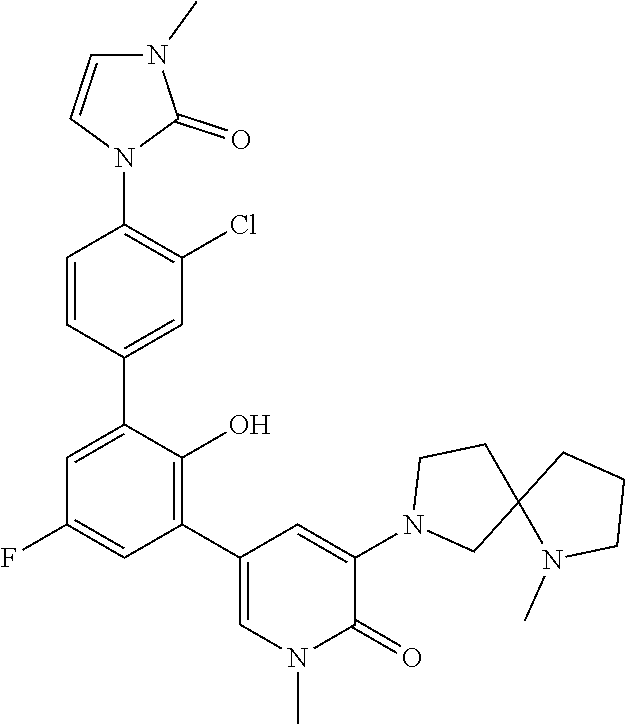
C1=CN(C2=C(Cl)C=C(C3=CC(F)=CC(C4=CN(C)C(=O)C(N5CC6(CC5)N(C)CCC6)=C4)=C3O)C=C2)C(=O)N1C
